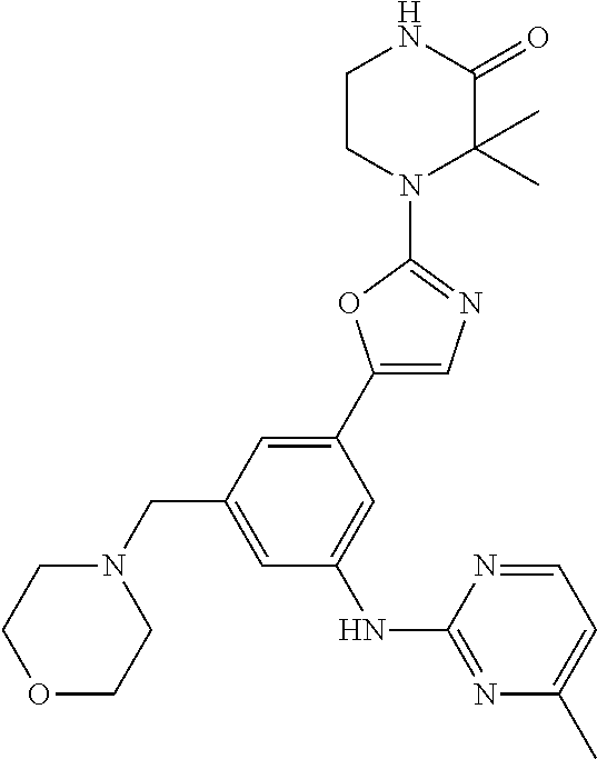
C1CN(C2=NC=C(C3=CC(CN4CCOCC4)=CC(NC4=NC(C)=CC=N4)=C3)O2)C(C)(C)C(=O)N1
